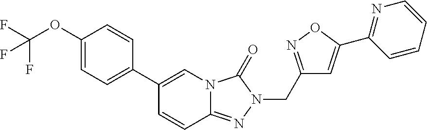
C1(OC(F)(F)F)=CC=C(C2=CN3C(=NN(CC4=NOC(C5=NC=CC=C5)=C4)C3=O)C=C2)C=C1
